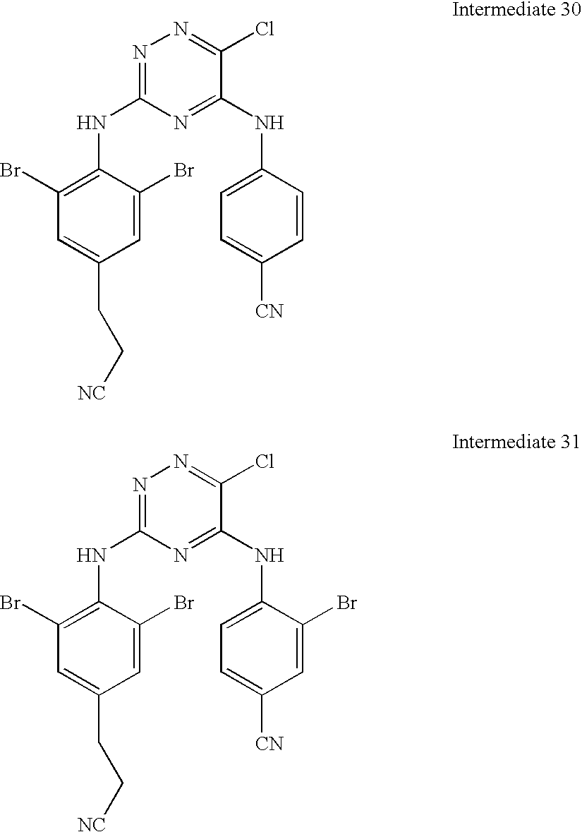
N1=C(NC2=C(Br)C=C(CC[NC])C=C2Br)N=C(NC2=CC=C([CN])C=C2)C(Cl)=N1.N1=C(NC2=C(Br)C=C(CC[NC])C=C2Br)N=C(NC2=CC=C([CN])C=C2Br)C(Cl)=N1
